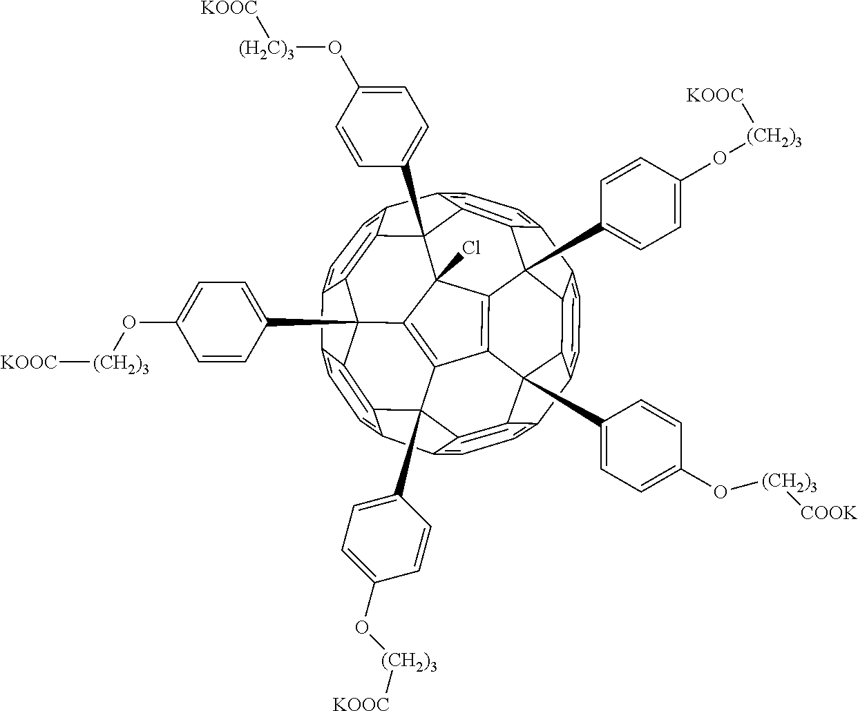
C1=C=C2C3C4C=1C1=CC=C5C6=C1C4(C1=CC=C(O[(CH2)3][KOOC])C=C1)C1=C4C3(C3=CC=C(O[(CH2)3][COOK])C=C3)C3=C7C8(C9=CC=C(O[(CH2)3][KOOC])C=C9)C4=C4C1(Cl)C6(C1=CC=C(O[(H2C)3][KOOC])C=C1)C1=C6C4(C4=CC=C(O[(CH2)3][KOOC])C=C4)C4=C8C(=CC=C4C6=CC=C51)C7=CC=C23
